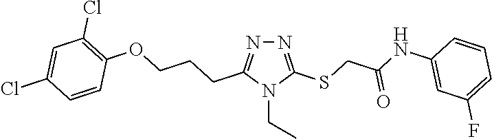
N1=C(SCC(NC2=CC(F)=CC=C2)=O)N(CC)C(CCCOC2=C(Cl)C=C(Cl)C=C2)=N1
